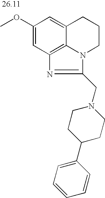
C1(OC)=CC2=C3C(=C1)CCCN3C(CN1CCC(C3=CC=CC=C3)CC1)=N2
